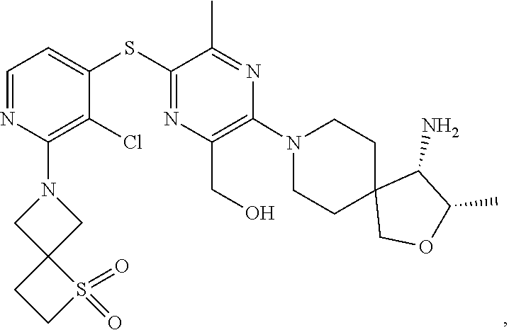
C1CN(C2=C(CO)N=C(SC3=CC=NC(N4CC5(C4)CCS5(=O)=O)=C3Cl)C(C)=N2)CCC12COC(C)C2N
